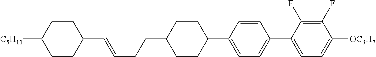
C1(C=CCCC2CCC(C3=CC=C(C4=CC=C([OC3H7])C(F)=C4F)C=C3)CC2)CCC([C5H11])CC1
